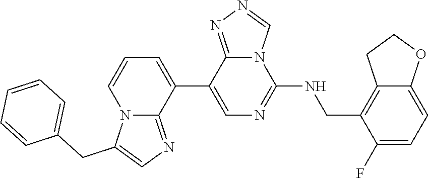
C1(C2=CC=CN3C2=NC=C3CC2=CC=CC=C2)=CN=C(NCC2=C3C(=CC=C2F)OCC3)N2C1=NN=C2
